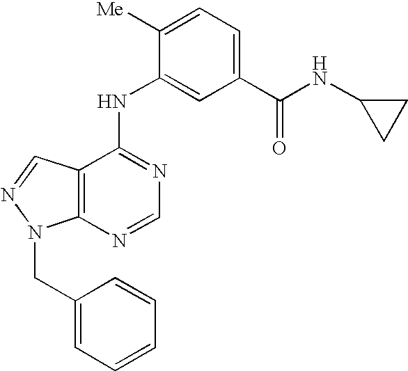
C12=C(C(NC3=CC(C(NC4CC4)=O)=CC=C3[Me])=NC=N1)C=NN2CC1=CC=CC=C1
